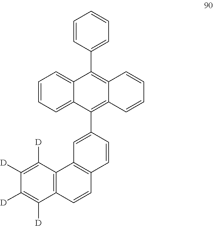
C1(C2=C3C=CC=CC3=C(C3=CC4=C(C=C3)C=CC3=C4C([D])=C([D])C([D])=C3[D])C3=CC=CC=C23)=CC=CC=C1
